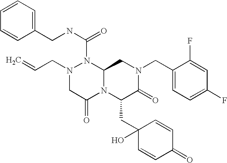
N1(C(NCC2=CC=CC=C2)=O)N(CC=C)CC(=O)N2C1CN(CC1=CC=C(F)C=C1F)C(=O)C2CC1(O)C=CC(=O)C=C1
